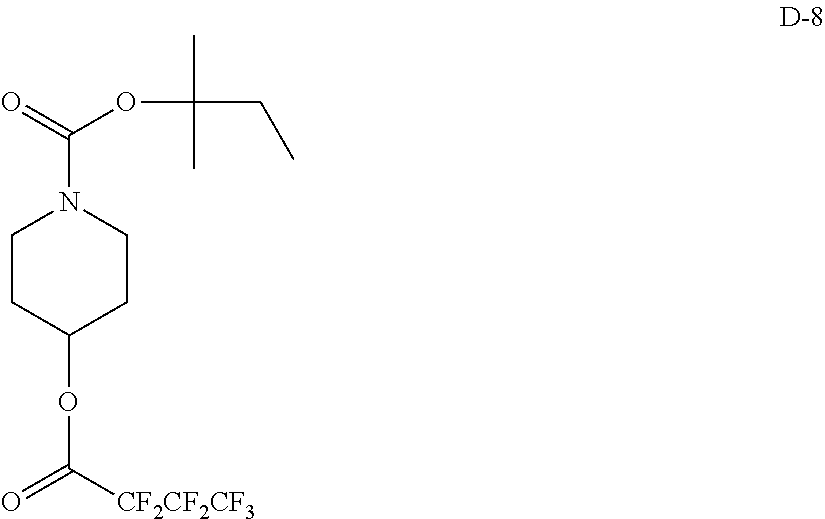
C1CC(OC(=O)[CF2CF2CF3])CCN1C(=O)OC(CC)(C)C
